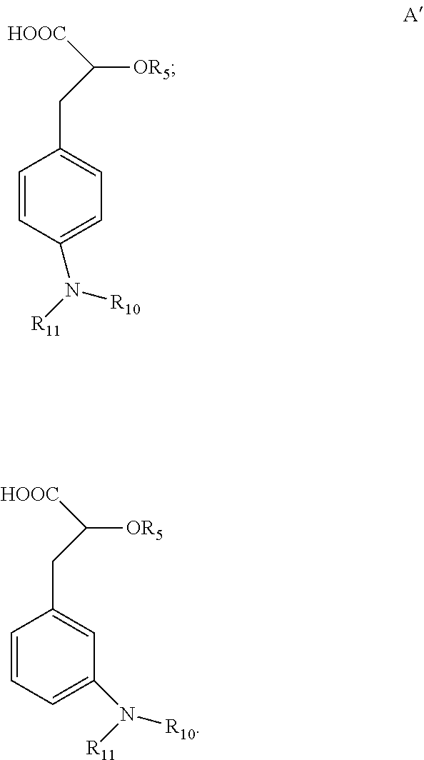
C1=CC(N([R11])[R10])=CC=C1CC([HOOC])[OR5].C1=CC=C(N([R10])[R11])C=C1CC([HOOC])[OR5]
